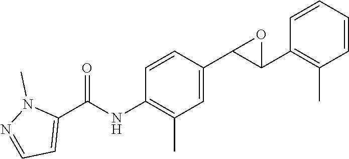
C1=CC(C2C(C3=C(C)C=CC=C3)O2)=CC(C)=C1NC(C1=CC=NN1C)=O
